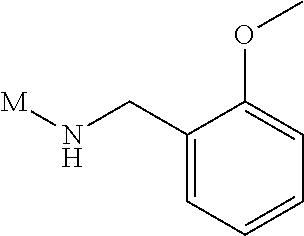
[M]NCC1=CC=CC=C1OC
